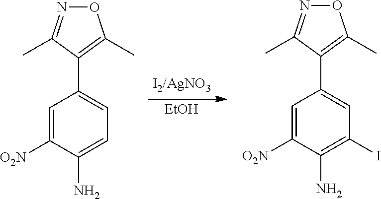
C1(C2=CC=C(N)C([O2N])=C2)=C(C)ON=C1C.C1(C2=CC(I)=C(N)C([O2N])=C2)=C(C)ON=C1C.[EtOH]
